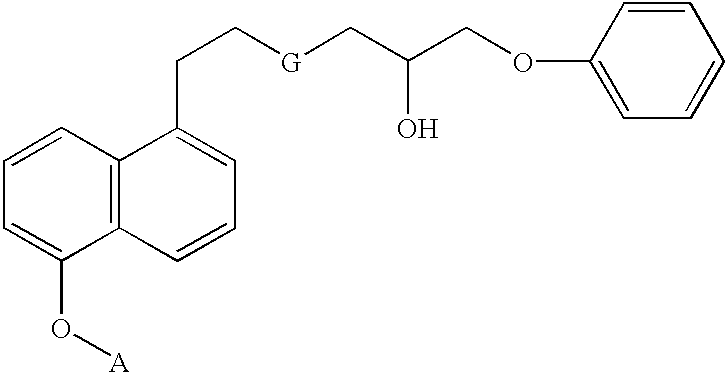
C12=C(C=CC=C1O[A])C(CC[G]CC(COC1=CC=CC=C1)O)=CC=C2
